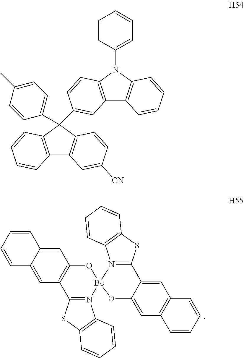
C1=C2C(=CC3=C1O[Be]1(N4=C3SC3=C4C=CC=C3)OC3=CC4=C(C=C3C3=N1C1=C(S3)C=CC=C1)C=CC=C4)C=CC=C2.C12=C(C(C3=CC=C(C)C=C3)(C3=CC4=C(N(C5=CC=CC=C5)C5=C4C=CC=C5)C=C3)C3=C1C=C([CN])C=C3)C=CC=C2
